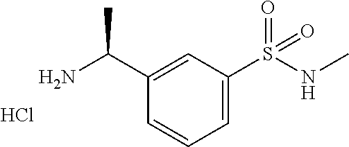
C1=C(S(NC)(=O)=O)C=C(C(N)C)C=C1.Cl
